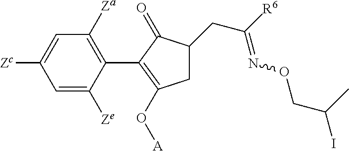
C1=C([Zc])C=C([Ze])C(C2=C(O[A])CC(CC([R6])=NOCC(I)C)C2=O)=C1[Za]
